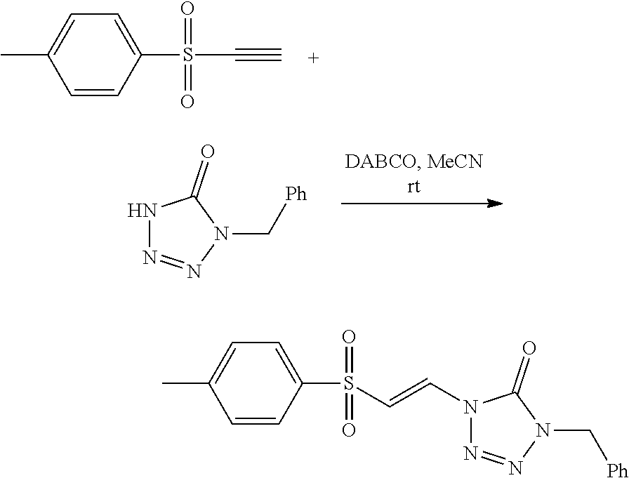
C1=CC(S(=O)(=O)C#C)=CC=C1C.N1N=NN(C[Ph])C1=O.C1=CC(S(=O)(=O)C=CN2N=NN(C[Ph])C2=O)=CC=C1C
